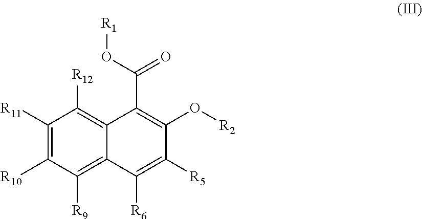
C12=C([R12])C([R11])=C([R10])C([R9])=C1C([R6])=C([R5])C(O[R2])=C2C(O[R1])=O
